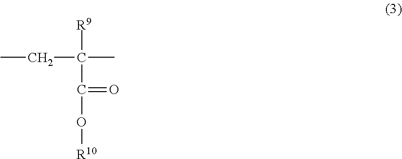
O(C(=O)C(CC)([R9])C)[R10]
